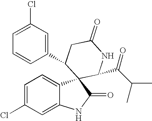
C1(C2C3(C4=CC=C(Cl)C=C4NC3=O)C(C(C(C)C)=O)NC(=O)C2)=CC(Cl)=CC=C1
